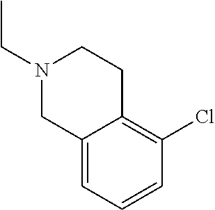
N1(CC)CC2=CC=CC(Cl)=C2CC1
